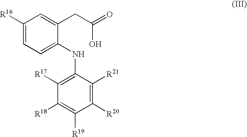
C1([R16])=CC=C(NC2=C([R17])C([R18])=C([R19])C([R20])=C2[R21])C(CC(=O)O)=C1
